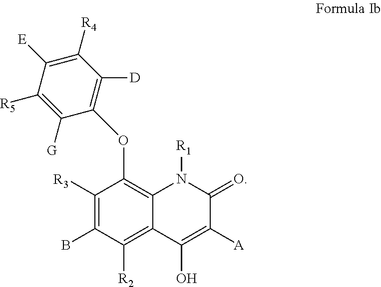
[R1]N1C2=C(OC3=C([D])C([R4])=C([E])C([R5])=C3[G])C([R3])=C(B)C([R2])=C2C(O)=C([A])C1=O
